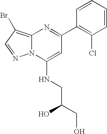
C1(C2=C(Cl)C=CC=C2)=NC2=C(Br)C=NN2C(NCC(CO)O)=C1
